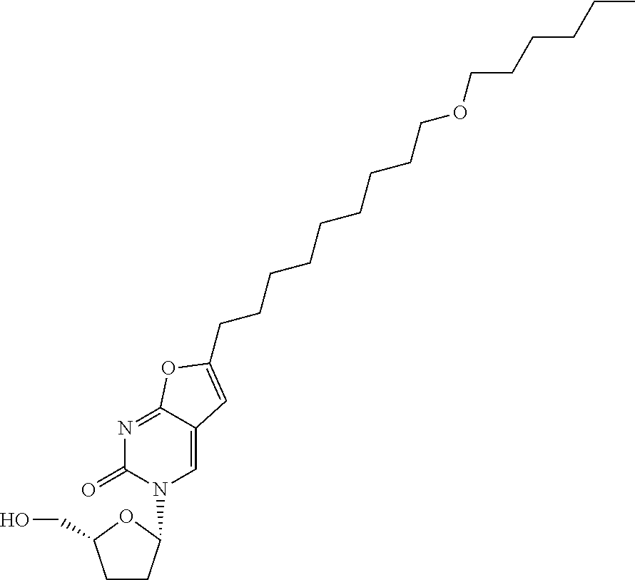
C1CC(N2C=C3C(=NC2=O)OC(CCCCCCCCCOCCCCCC)=C3)OC1CO
